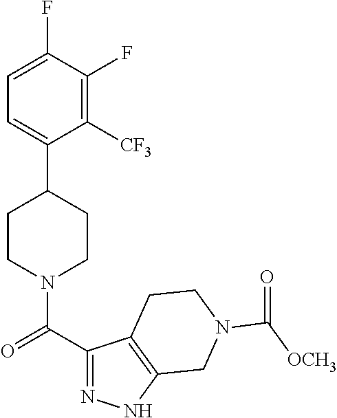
C1=C(F)C(F)=C([CF3])C(C2CCN(C(C3=NNC4=C3CCN(C([OCH3])=O)C4)=O)CC2)=C1
